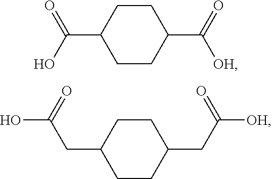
C1(C(=O)[OH])CCC(C(=O)O)CC1.C1(CC([OH])=O)CCC(CC(O)=O)CC1
